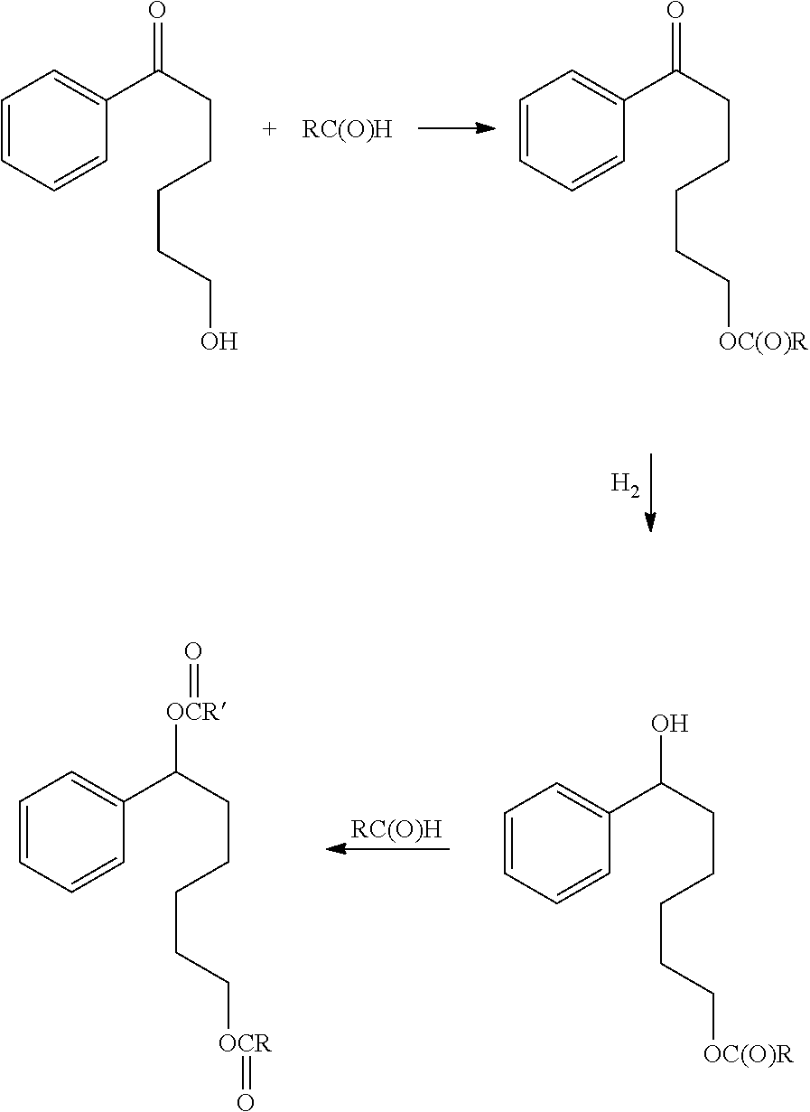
[RC(O)H].C1=CC=CC(C(CCCCC[OC(O)R])O)=C1.C1=CC=CC(C(CCCCC[OCR]=O)[OCR]=O)=C1.[H2].C1=CC=CC(C(CCCCCO)=O)=C1.C1=CC=CC(C(CCCCC[OC(O)R])=O)=C1.[RC(O)H]
